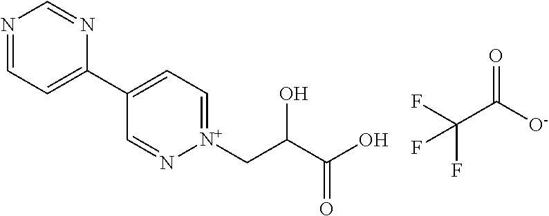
N1=CC=C(C2=CC=[N+](CC(C(O)=O)O)N=C2)N=C1.O=C([O-])C(F)(F)F
